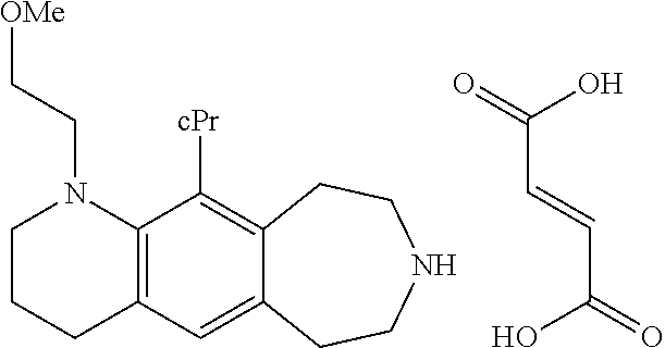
C(C=CC(O)=O)(O)=O.C1CCC2=C(N1CC[OMe])C([cPr])=C1C(=C2)CCNCC1
